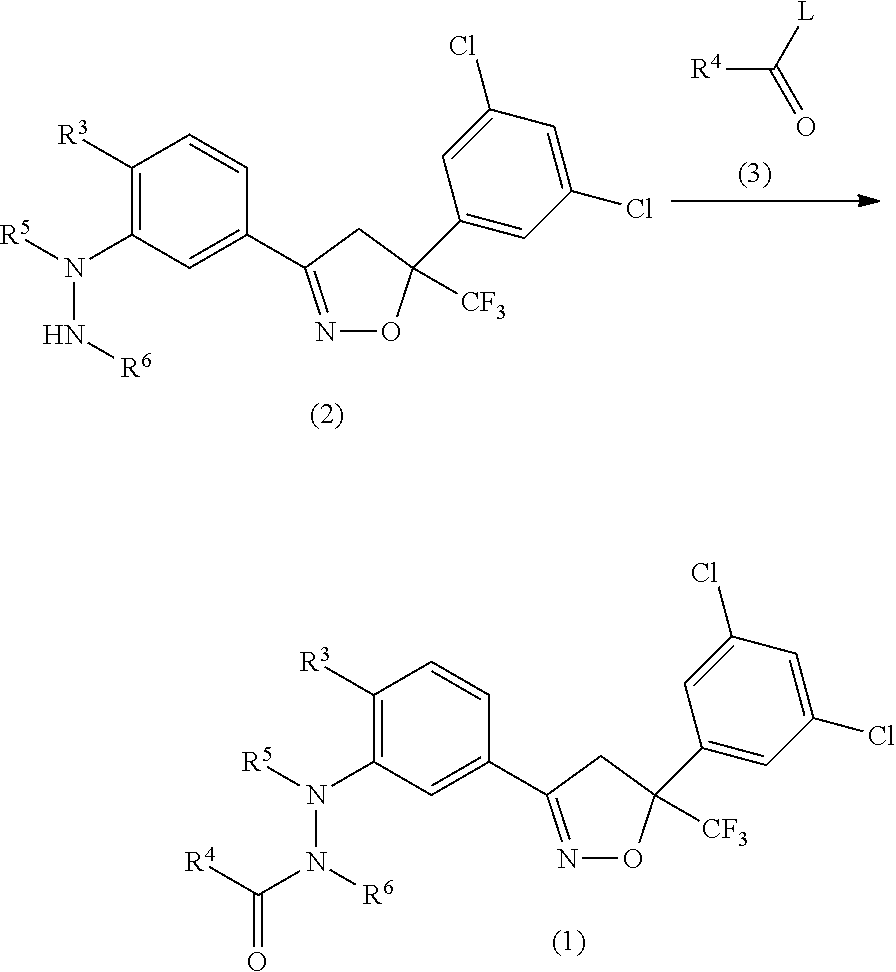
C1([R3])=C(N([R5])N([R6])C([R4])=O)C=C(C2=NOC([CF3])(C3=CC(Cl)=CC(Cl)=C3)C2)C=C1.C1([R3])=C(N([R5])N[R6])C=C(C2=NOC([CF3])(C3=CC(Cl)=CC(Cl)=C3)C2)C=C1.[R4]C([L])=O
